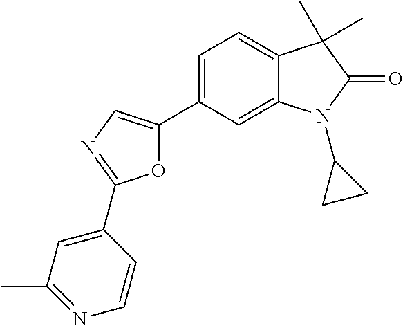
C12=CC(C3=CN=C(C4=CC(C)=NC=C4)O3)=CC=C1C(C)(C)C(=O)N2C1CC1
